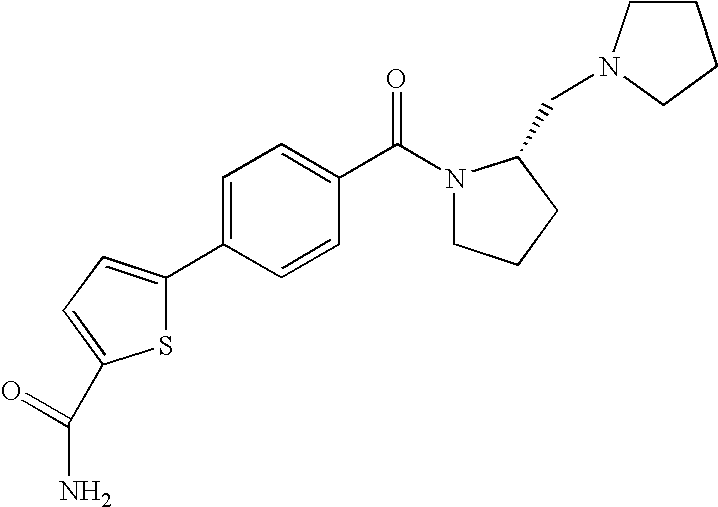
C1=C(C2=CC=C(C(N)=O)S2)C=CC(C(N2CCCC2CN2CCCC2)=O)=C1
